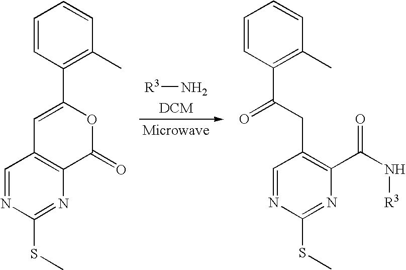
N[R3].C1=CC(C2=CC3=C(C(=O)O2)N=C(SC)N=C3)=C(C)C=C1.C1=CC(C(CC2=C(C(N[R3])=O)N=C(SC)N=C2)=O)=C(C)C=C1
